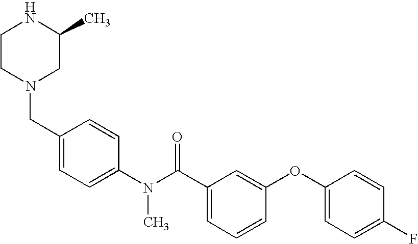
N1CCN(CC2=CC=C(N(C(C3=CC=CC(OC4=CC=C(F)C=C4)=C3)=O)C)C=C2)CC1C
